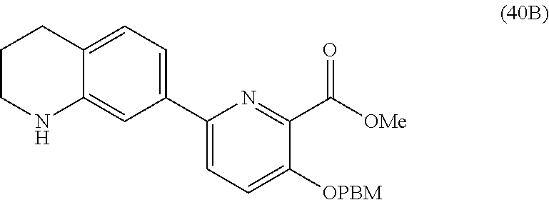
C1CNC2=CC(C3=CC=C([OPBM])C(C([OMe])=O)=N3)=CC=C2C1
